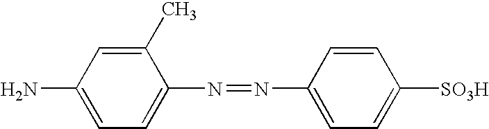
C1(C)=CC(N)=CC=C1N=NC1=CC=C([SO3H])C=C1
